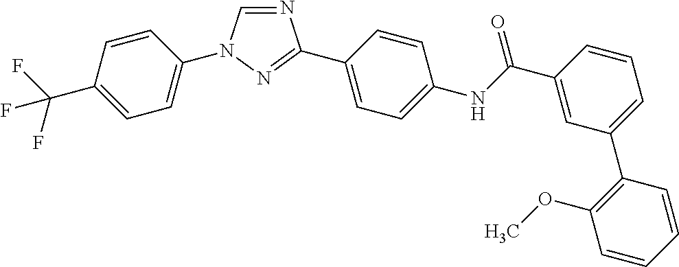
N1=CN(C2=CC=C(C(F)(F)F)C=C2)N=C1C1=CC=C(NC(C2=CC(C3=C(OC)C=CC=C3)=CC=C2)=O)C=C1
